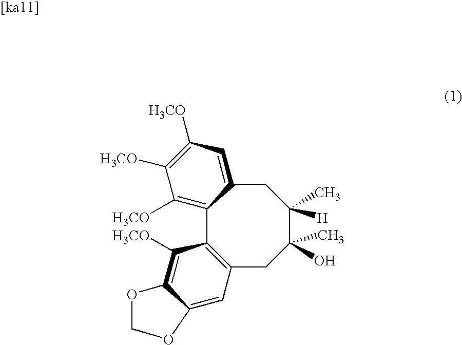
C12=C([H3CO])C([H3CO])=C([H3CO])C=C1CC(C)([H])C(O)(C)CC1=C2C([H3CO])=C2C(=C1)OCO2
